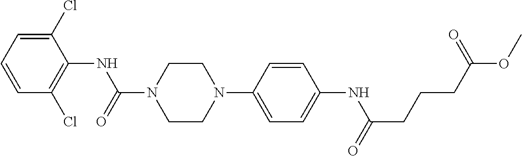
C1(Cl)=CC=CC(Cl)=C1NC(N1CCN(C2=CC=C(NC(CCCC(OC)=O)=O)C=C2)CC1)=O
